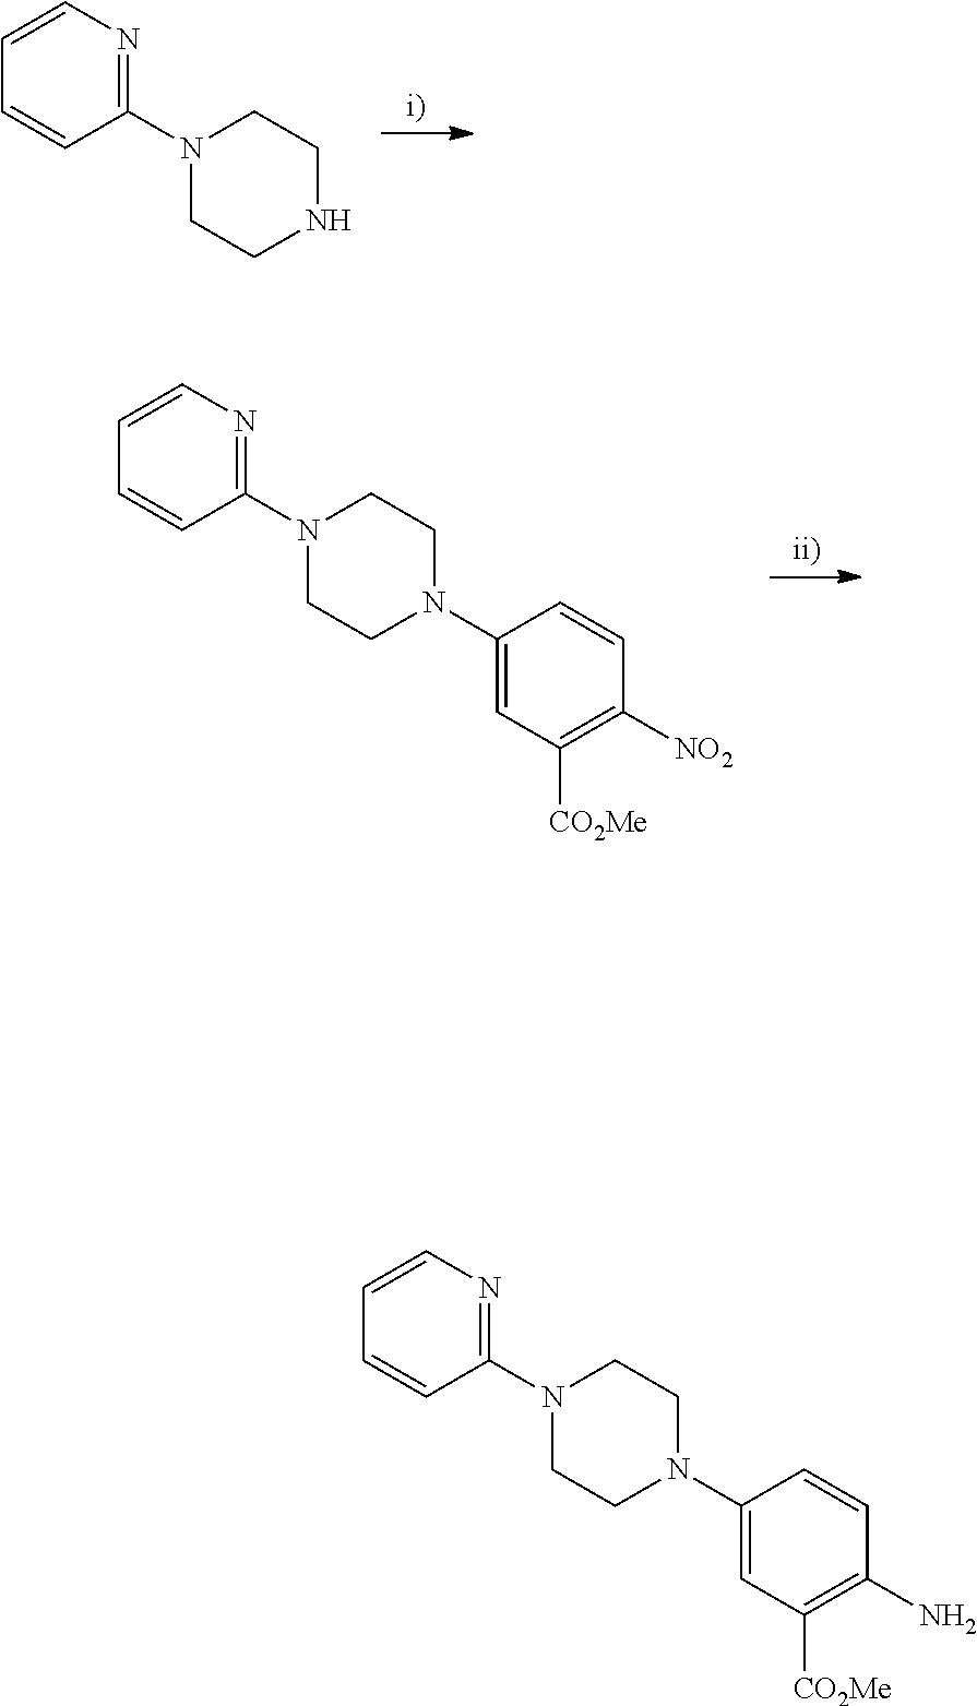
C1=CN=C(N2CCNCC2)C=C1.C1=CN=C(N2CCN(C3=CC([CO2Me])=C([NO2])C=C3)CC2)C=C1.N1(C2=CC([CO2Me])=C(N)C=C2)CCN(C2=NC=CC=C2)CC1
